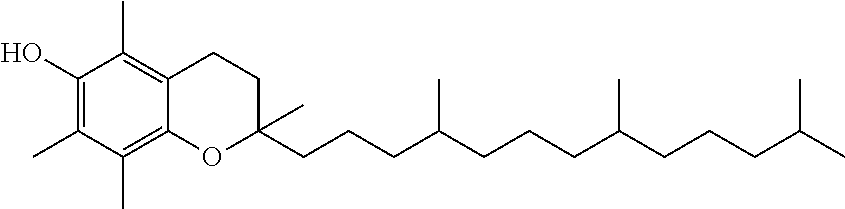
C1(O)=C(C)C(C)=C2C(=C1C)CCC(C)(CCCC(CCCC(CCCC(C)C)C)C)O2
